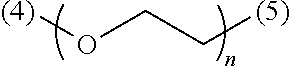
[(4)]OCC[(5)]
